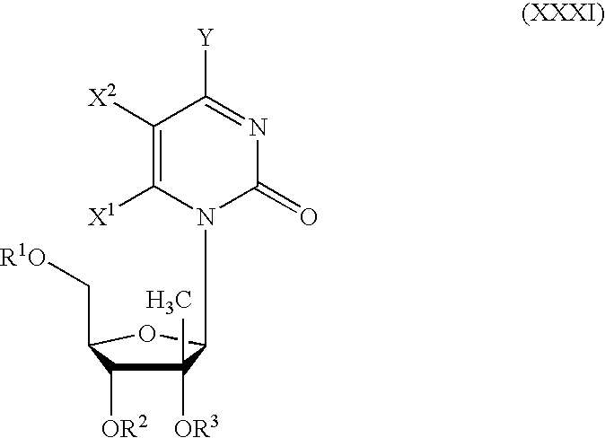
C1(C)([OR3])C([OR2])C(C[R1O])OC1N1C(=O)N=C([Y])C([X2])=C1[X1]
